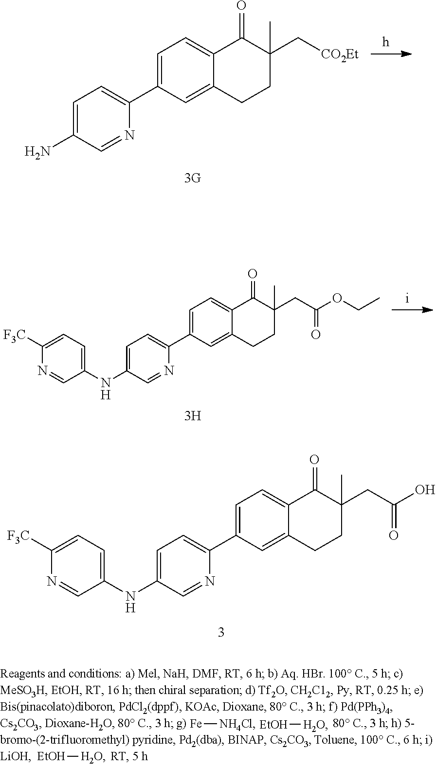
C1=C(C2=CC=C(N)C=N2)C=C2C(=C1)C(=O)C(C[CO2Et])(C)CC2.C1=C(C2=CC=C(NC3=CC=C([F3C])N=C3)C=N2)C=C2C(=C1)C(=O)C(CC(OCC)=O)(C)CC2.C1=C(C2=CC=C(NC3=CC=C([F3C])N=C3)C=N2)C=C2C(=C1)C(=O)C(CC(O)=O)(C)CC2.[EtOH][H2O].[Fe][NH4Cl].[EtOH][H2O]
